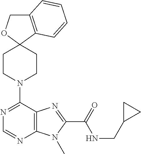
C12=C(C=CC=C1)C1(OC2)CCN(C2=NC=NC3=C2N=C(C(=O)NCC2CC2)N3C)CC1
